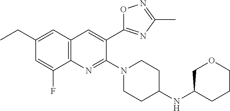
C1(CC)=CC2=C(N=C(N3CCC(NC4COCCC4)CC3)C(C3=NC(C)=NO3)=C2)C(F)=C1
